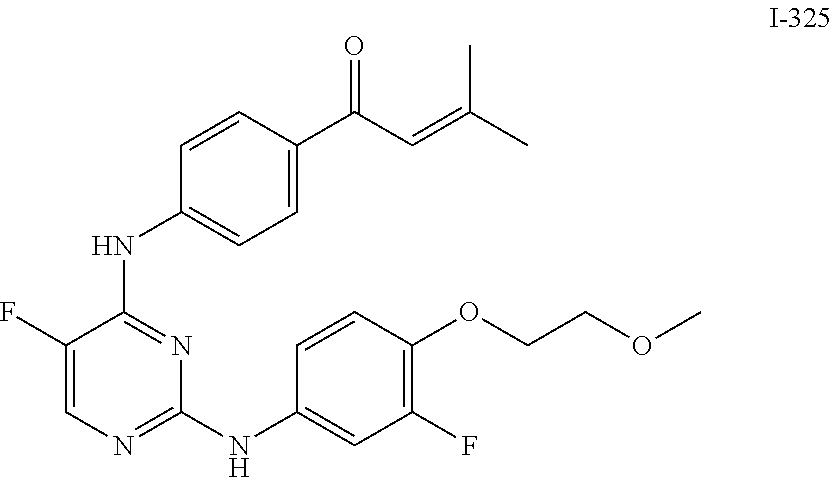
C1=C(C(C=C(C)C)=O)C=CC(NC2=NC(NC3=CC(F)=C(OCCOC)C=C3)=NC=C2F)=C1
